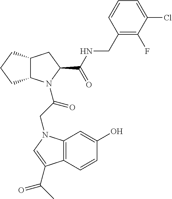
C12C(N(C(CN3C4=C(C=CC(O)=C4)C(C(C)=O)=C3)=O)C(C(NCC3=C(F)C(Cl)=CC=C3)=O)C1)CCC2
